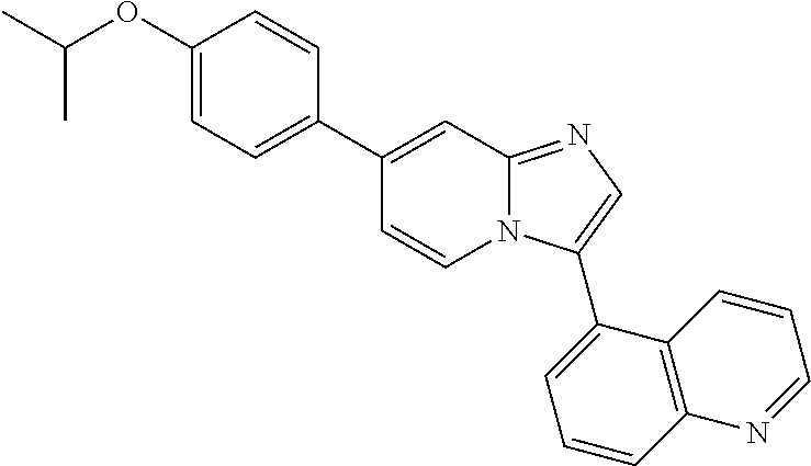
C1(OC(C)C)=CC=C(C2=CC3=NC=C(C4=CC=CC5=C4C=CC=N5)N3C=C2)C=C1
